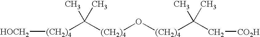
[(CH2)4]([HOCH2])C([(CH2)4]O[(CH2)4]C(C[CO2H])(C)C)(C)C
